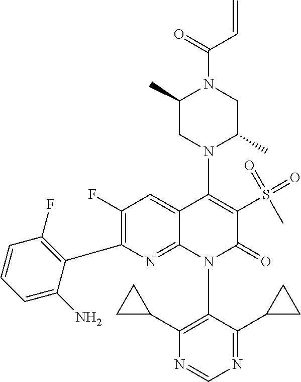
C1(F)=C(C2=C(F)C=CC=C2N)N=C2C(=C1)C(N1C(C)CN(C(=O)C=C)C(C)C1)=C(S(C)(=O)=O)C(=O)N2C1=C(C2CC2)N=CN=C1C1CC1
